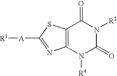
C12=C(SC([A][R1])=N1)C(=O)N([R2])C(=O)N2[R4]
